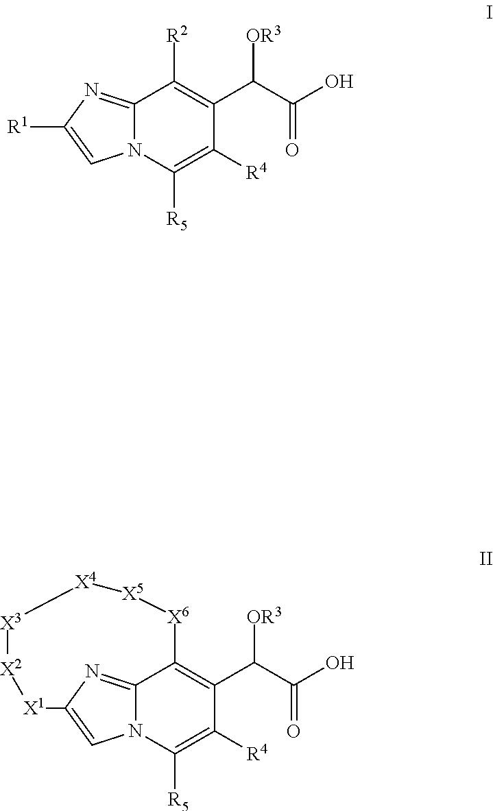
N12C(=NC([R1])=C1)C([R2])=C(C(C(O)=O)[OR3])C([R4])=C2[R5].N12C3=NC(=C1)[X1][X2][X3][X4][X5][X6]C3=C(C(C(O)=O)[OR3])C([R4])=C2[R5]
